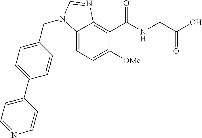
C12=CC=C([OMe])C(C(NCC(O)=O)=O)=C1N=CN2CC1=CC=C(C2=CC=NC=C2)C=C1
